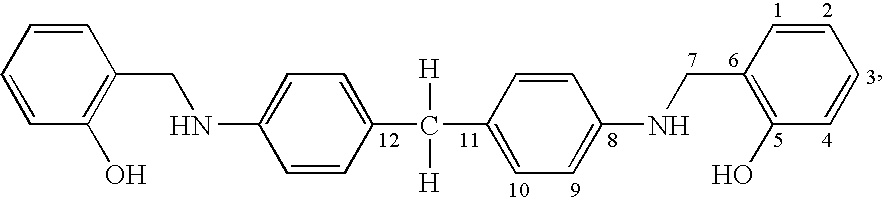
C1=CC(O)=C(CNC2=CC=C(C(C3=CC=C(NCC4=C(O)C=CC=C4)C=C3)([H])[H])C=C2)C=C1
